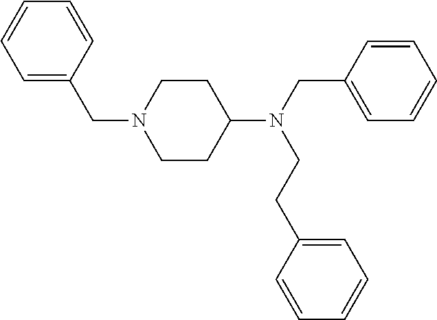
C1CC(N(CC2=CC=CC=C2)CCC2=CC=CC=C2)CCN1CC1=CC=CC=C1
